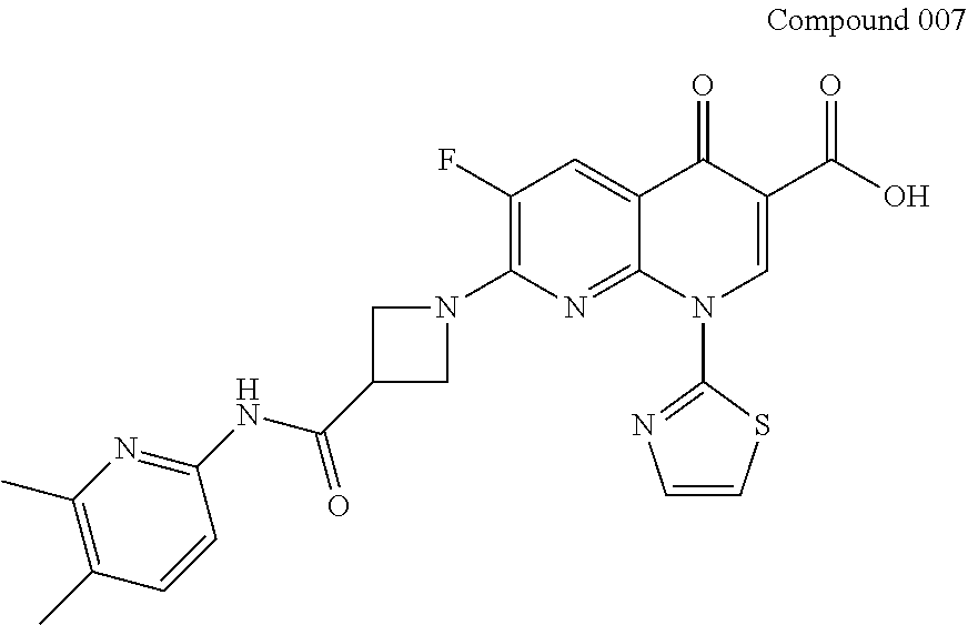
C1(F)=C(N2CC(C(NC3=NC(C)=C(C)C=C3)=O)C2)N=C2C(=C1)C(=O)C(C(=O)O)=CN2C1=NC=CS1
